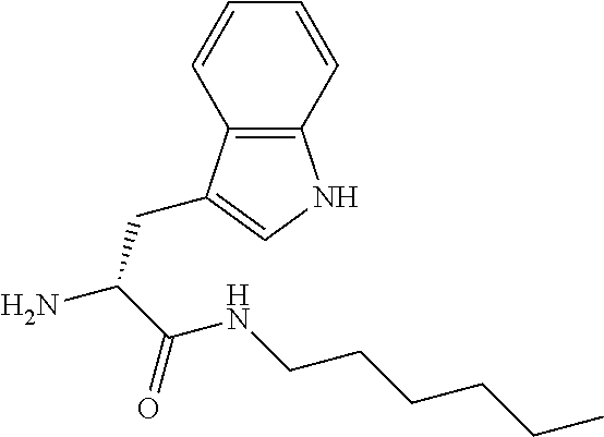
NC(C(=O)NCCCCCC)CC1=CNC2=C1C=CC=C2
